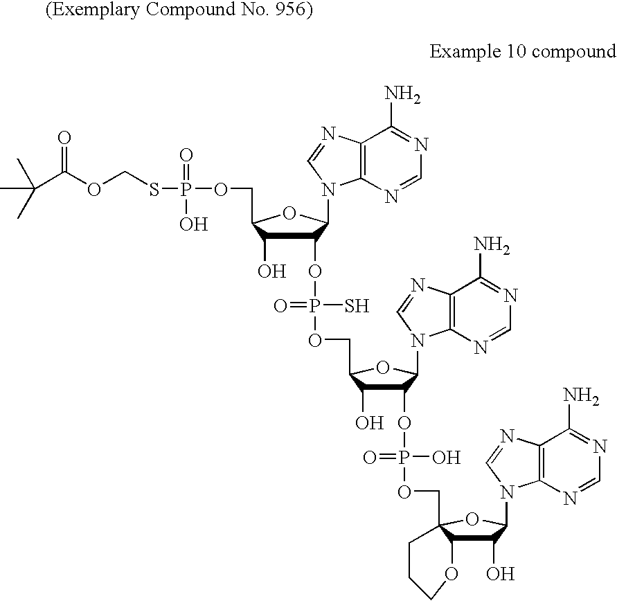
C(C(OCSP(OCC1C(O)C(OP(OCC2C(O)C(OP(OCC34C(C(O)C(N5C6=C(C(N)=NC=N6)N=C5)O3)OCCC4)(O)=O)C(N3C4=C(C(N)=NC=N4)N=C3)O2)(S)=O)C(N2C3=C(C(N)=NC=N3)N=C2)O1)(=O)O)=O)(C)(C)C
